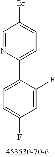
C1(C2=CC=C(Br)C=N2)=CC=C(F)C=C1F
